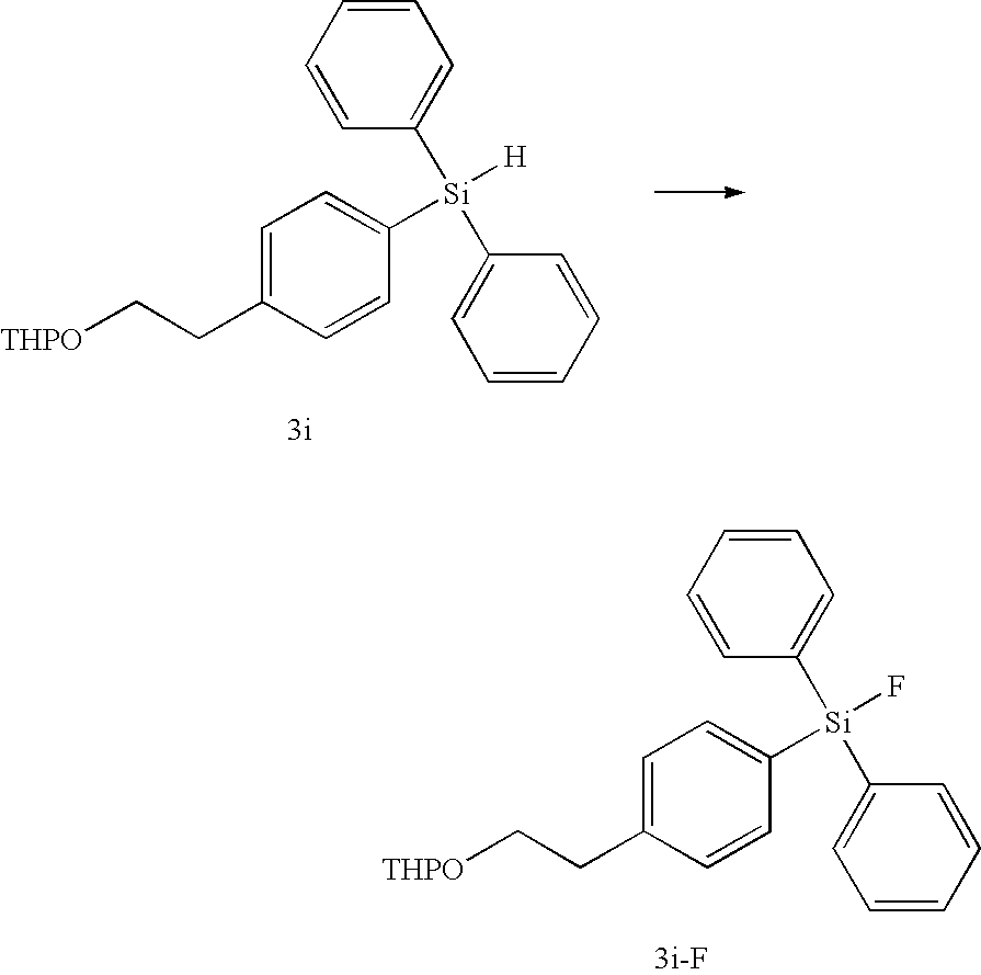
C1=C(CC[THPO])C=CC([Si]([H])(C2=CC=CC=C2)C2=CC=CC=C2)=C1.C1=C(CC[THPO])C=CC([Si](F)(C2=CC=CC=C2)C2=CC=CC=C2)=C1
